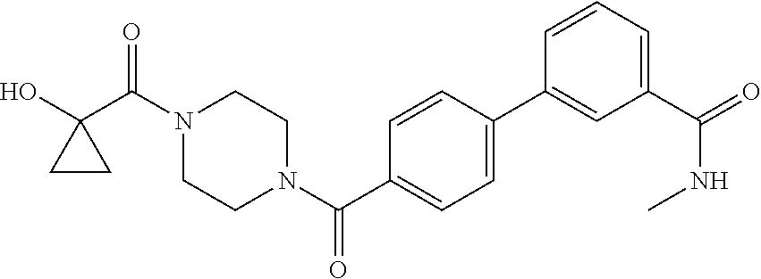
OC1(C(N2CCN(C(=O)C3=CC=C(C4=CC(C(NC)=O)=CC=C4)C=C3)CC2)=O)CC1
